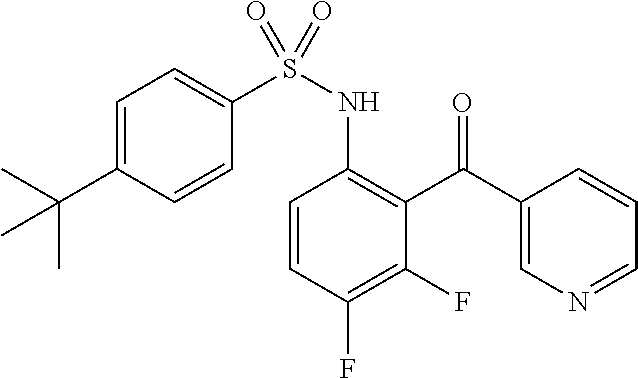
C1(C(C2=C(NS(C3=CC=C(C(C)(C)C)C=C3)(=O)=O)C=CC(F)=C2F)=O)=CN=CC=C1
